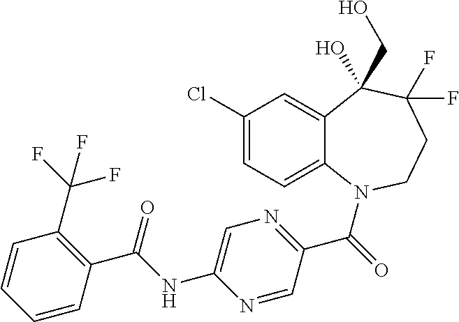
C12=CC(Cl)=CC=C1N(C(=O)C1=NC=C(NC(C3=C(C(F)(F)F)C=CC=C3)=O)N=C1)CCC(F)(F)C2(CO)O
